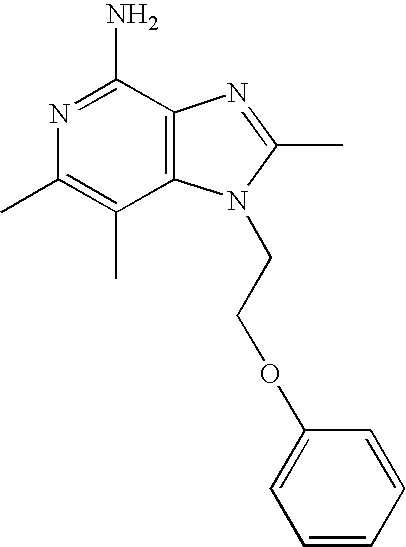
C12=C(C(N)=NC(C)=C1C)N=C(C)N2CCOC1=CC=CC=C1
